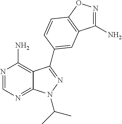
N1=CN=C2C(=C1N)C(C1=CC3=C(ON=C3N)C=C1)=NN2C(C)C
